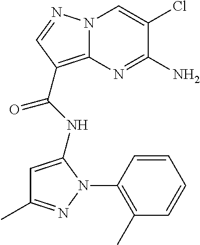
NC1=NC2=C(C(=O)NC3=CC(C)=NN3C3=C(C)C=CC=C3)C=NN2C=C1Cl
